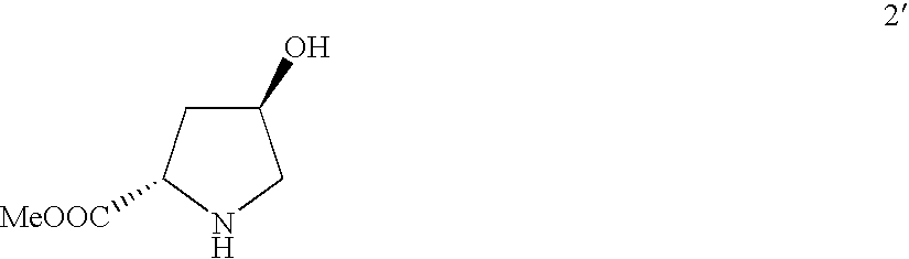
[COOMe]C1CC(O)CN1
